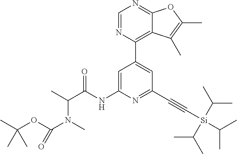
C1(C2=CC(C#C[Si](C(C)C)(C(C)C)C(C)C)=NC(NC(C(C)N(C)C(OC(C)(C)C)=O)=O)=C2)=C2C(=NC=N1)OC(C)=C2C
